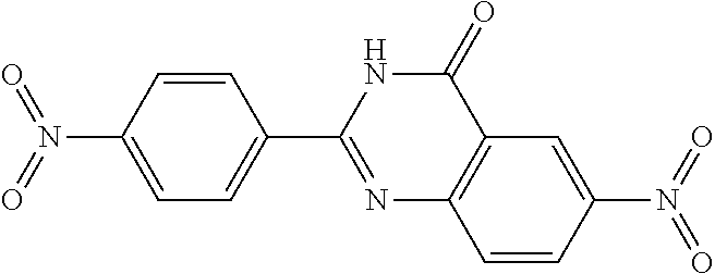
C1(N(=O)=O)=CC=C(C2=NC3=C(C=C(N(=O)=O)C=C3)C(=O)N2)C=C1
